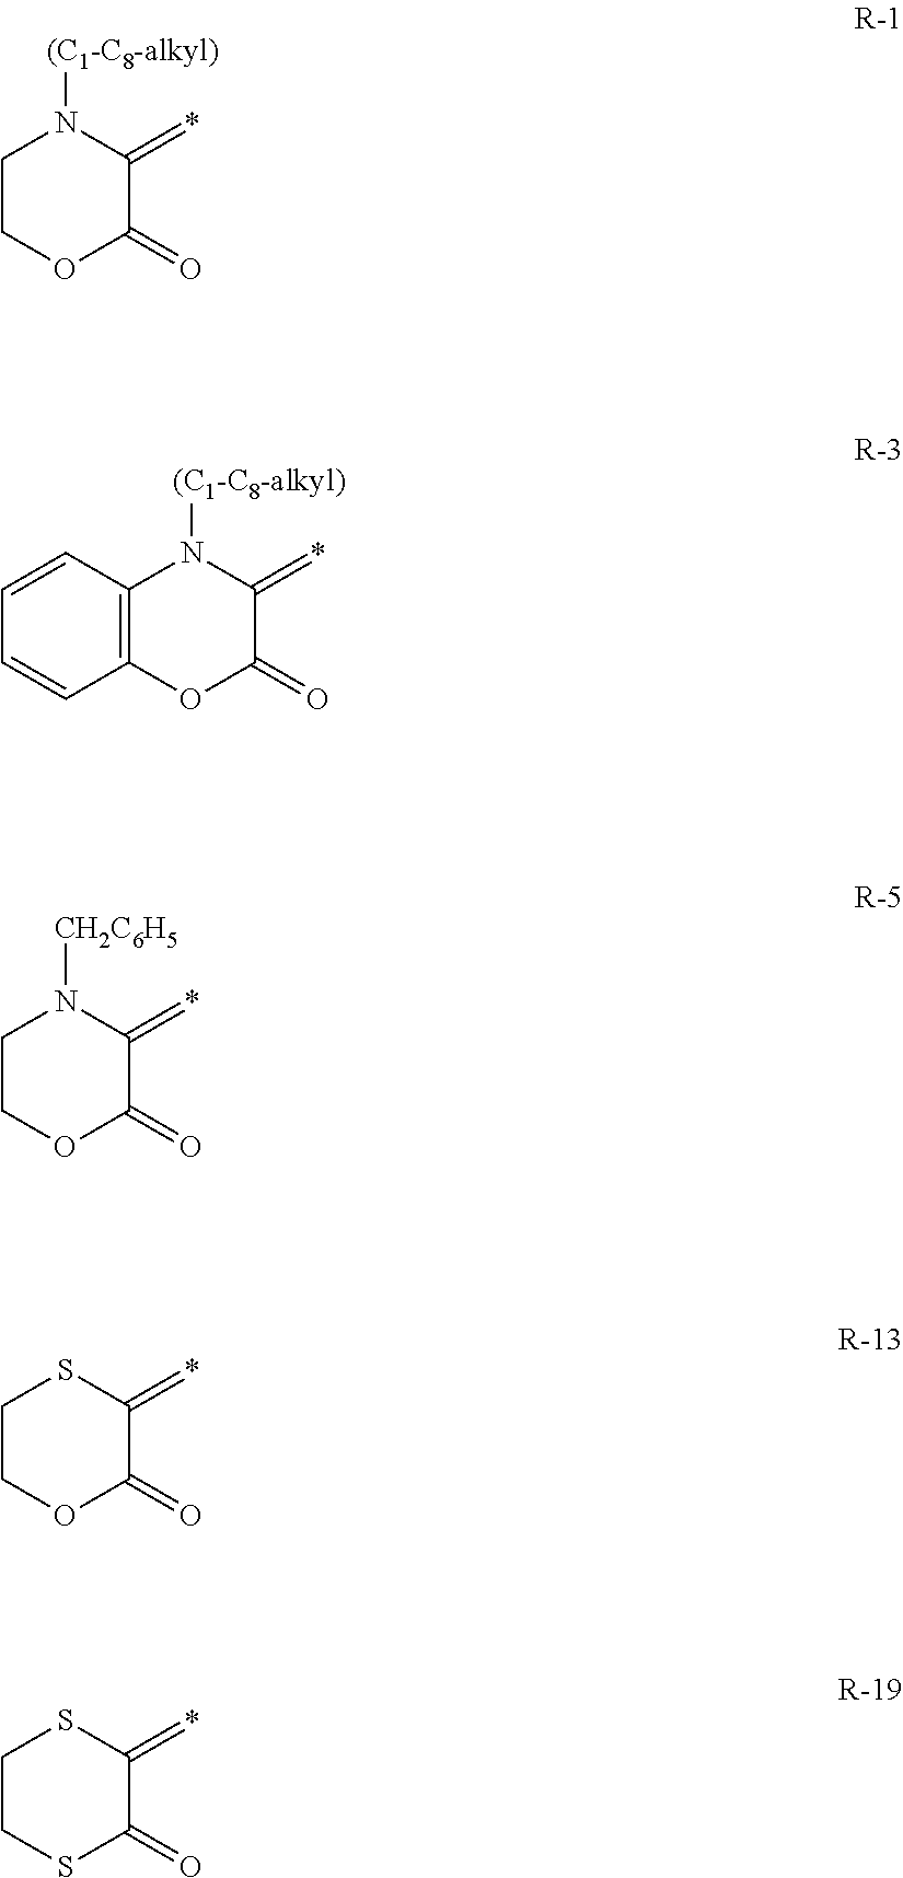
C1COC(=O)C(=*)N1[(C1-C8-alkyl)].C12=C(OC(=O)C(=*)N1[(C1-C8-alkyl)])C=CC=C2.C1COC(=O)C(=*)N1[CH2C6H5].C1COC(=O)C(=*)S1.C1CSC(=O)C(=*)S1
